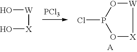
O[W][X]O.[PCl3].ClP1O[W][X]O1
